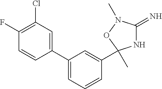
C1(C2=CC(Cl)=C(F)C=C2)=CC=CC(C2(C)NC(=N)N(C)O2)=C1
